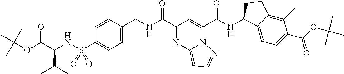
C(=O)(C1=CC(C(=O)NCC2=CC=C(S(NC(C(C)C)C(OC(C)(C)C)=O)(=O)=O)C=C2)=NC2=CC=NN21)NC1C2=CC=C(C(OC(C)(C)C)=O)C(C)=C2CC1
